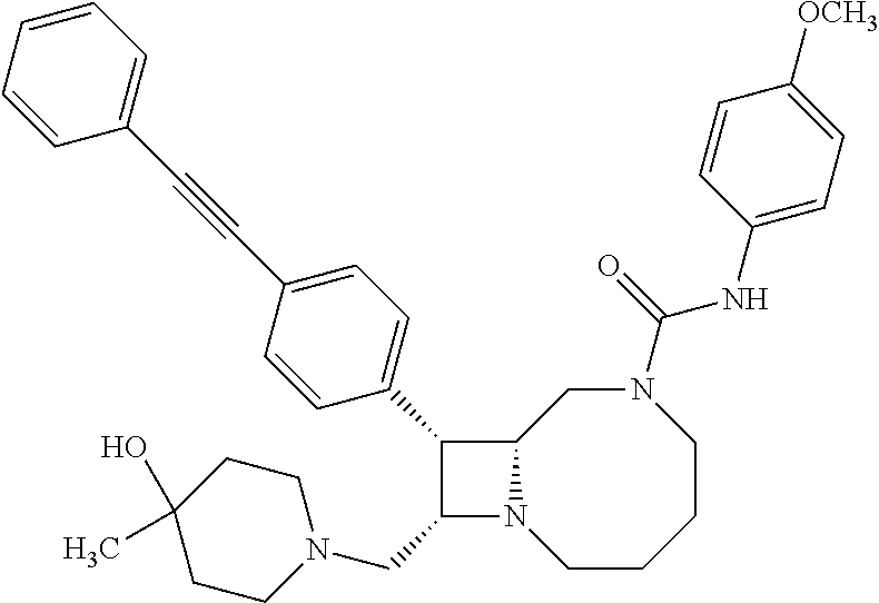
C1(CN2CCC(O)(C)CC2)N2C(C1C1=CC=C(C#CC3=CC=CC=C3)C=C1)CN(C(NC1=CC=C([OCH3])C=C1)=O)CCCC2
